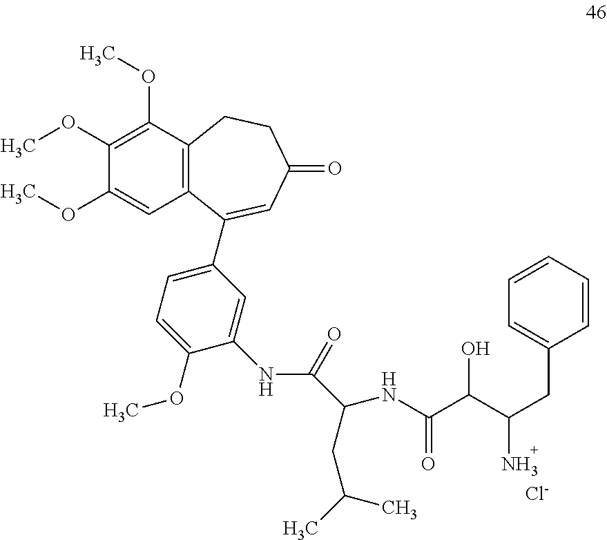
C1(OC)=C(OC)C2=C(C(C3=CC=C(OC)C(NC(=O)C(CC(C)C)NC(C(C(CC4=CC=CC=C4)N)O)=O)=C3)=CC(=O)CC2)C=C1OC.[Cl-]
